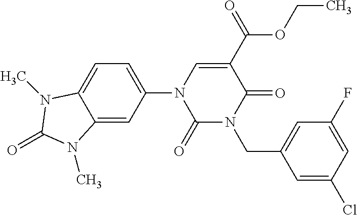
C1(N2C(=O)N(CC3=CC(F)=CC(Cl)=C3)C(=O)C(C(=O)OCC)=C2)=CC=C2C(=C1)N(C)C(=O)N2C
